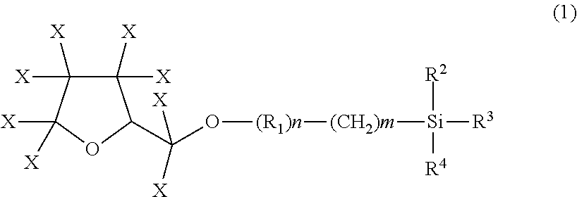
C1([X])([X])C([X])([X])C(C(O[(R1)n][(CH2)m][Si]([R3])([R2])[R4])([X])[X])OC1([X])[X]
